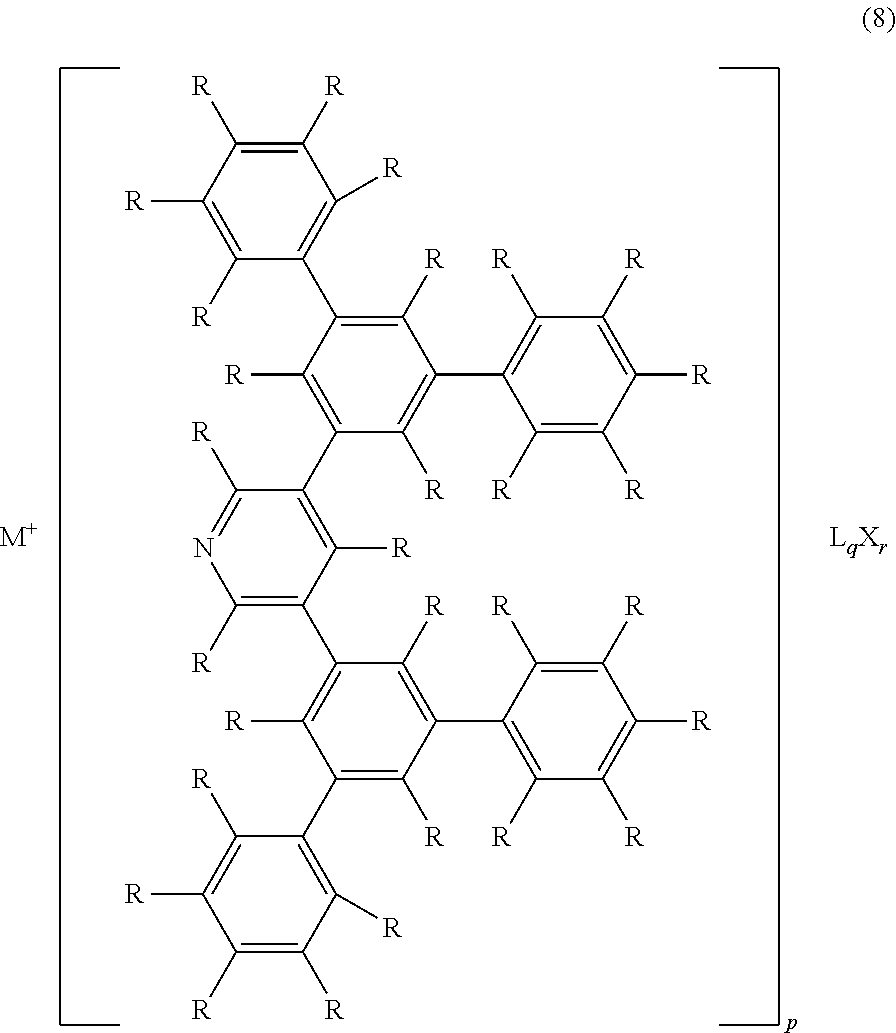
C1([R])=C([R])C([R])=C(C2=C([R])C(C3=C([R])C([R])=C([R])C([R])=C3[R])=C([R])C(C3=C([R])N=C([R])C(C4=C([R])C(C5=C([R])C([R])=C([R])C([R])=C5[R])=C([R])C(C5=C([R])C([R])=C([R])C([R])=C5[R])=C4[R])=C3[R])=C2[R])C([R])=C1[R].[M+]
